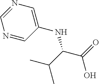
N1=CC(NC(C(C)C)C(O)=O)=CN=C1
